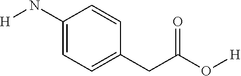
C1(N[H])=CC=C(CC(O[H])=O)C=C1
